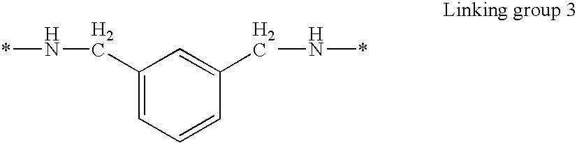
C1(CN*)=CC=CC(CN*)=C1
